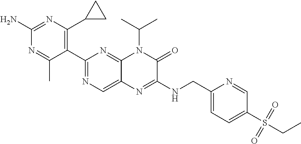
C1(N)=NC(C2CC2)=C(C2=NC=C3C(=N2)N(C(C)C)C(=O)C(NCC2=CC=C(S(CC)(=O)=O)C=N2)=N3)C(C)=N1
